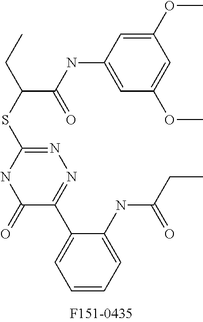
C1(OC)=CC(NC(C(SC2=NN=C(C3=CC=CC=C3NC(CC)=O)C(=O)N2)CC)=O)=CC(OC)=C1
